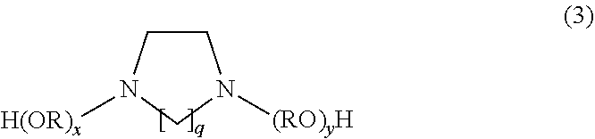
[(RO)yH]N1CCN([H(OR)x])C1
